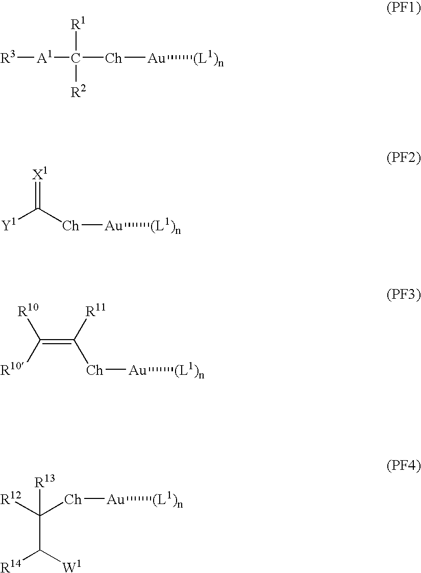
[R3][A1]C([R1])([R2])[Ch][Au][(L1)n].[X1]=C([Ch][Au][(L1)n])[Y1].[R10]C([R10])=C([R11])[Ch][Au][(L1)n].[R12]C([Ch][Au][(L1)n])(C([W1])[R14])[R13]
